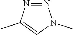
N1=NN(C)C=C1C
